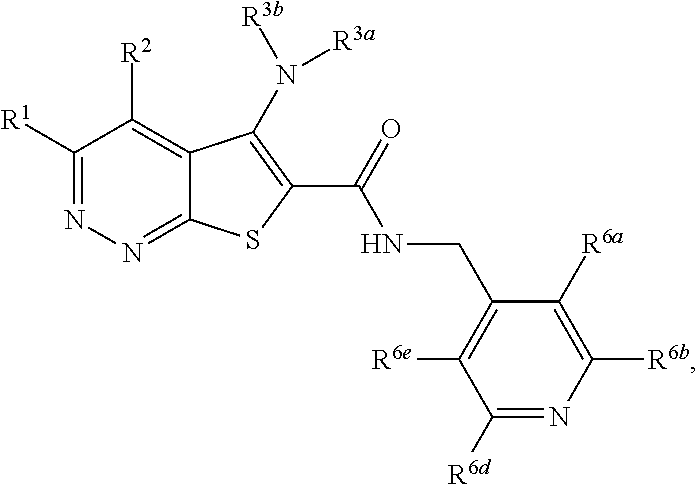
C1([R1])=NN=C2C(=C1[R2])C(N([R3b])[R3a])=C(C(NCC1=C([R6e])C([R6d])=NC([R6b])=C1[R6a])=O)S2
